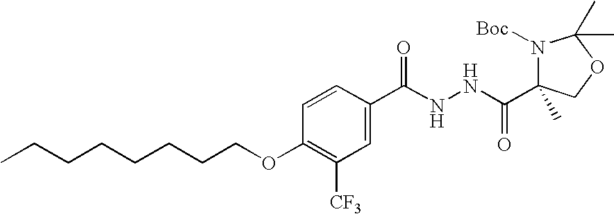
C1=C(C(NNC(C2(C)N([Boc])C(C)(C)OC2)=O)=O)C=CC(OCCCCCCCC)=C1[CF3]
